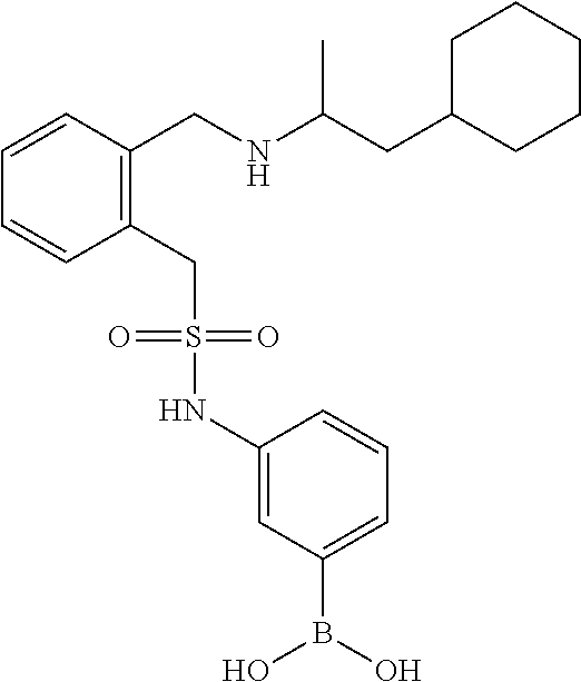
C1=CC=CC(CNC(CC2CCCCC2)C)=C1CS(NC1=CC(B(O)O)=CC=C1)(=O)=O
